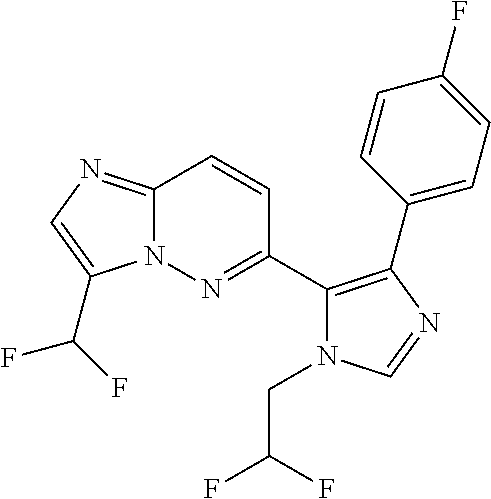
C12=NC=C(C(F)F)N1N=C(C1=C(C3=CC=C(F)C=C3)N=CN1CC(F)F)C=C2
